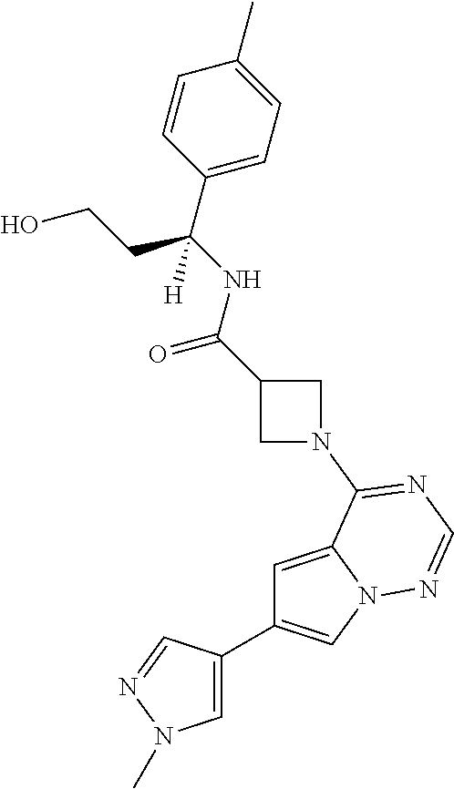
C1=C2N(C=C1C1=CN(C)N=C1)N=CN=C2N1CC(C(NC(C2=CC=C(C)C=C2)(CCO)[H])=O)C1
